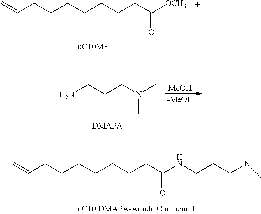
C=CCCCCCCCC([OCH3])=O.C(CN(C)C)CN.[MeOH].[-MeOH].C=CCCCCCCCC(NCCCN(C)C)=O
